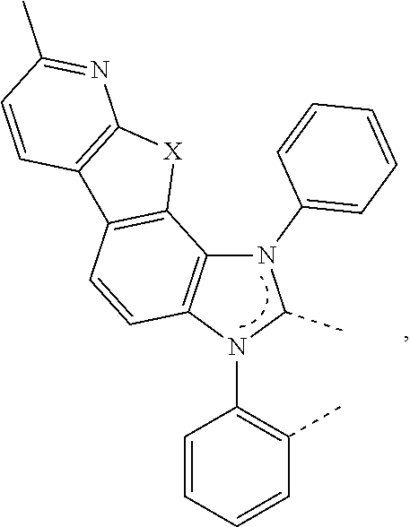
C1=CC=CC(C)=C1N1C(C)N(C2=CC=CC=C2)C2=C1C=CC1=C2[X]C2=C1C=CC(C)=N2
